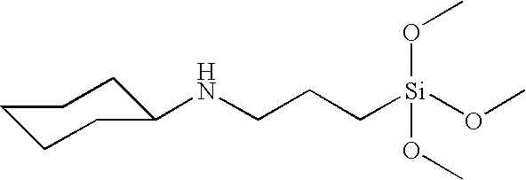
N(CCC[Si](OC)(OC)OC)C1CCCCC1
